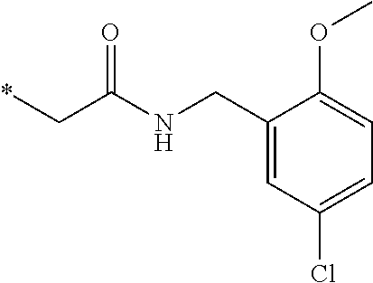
*CC(NCC1=CC(Cl)=CC=C1OC)=O
